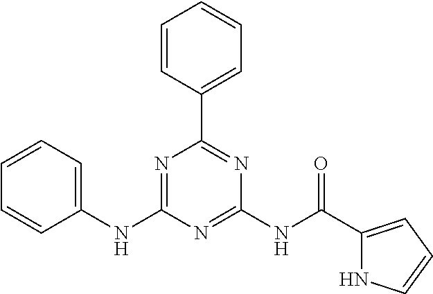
C1=CC(C2=NC(NC(C3=CC=CN3)=O)=NC(NC3=CC=CC=C3)=N2)=CC=C1
